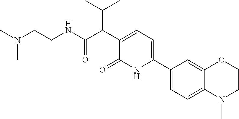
N(C)(CCNC(=O)C(C(C)C)C1=CC=C(C2=CC=C3C(=C2)OCCN3C)NC1=O)C
